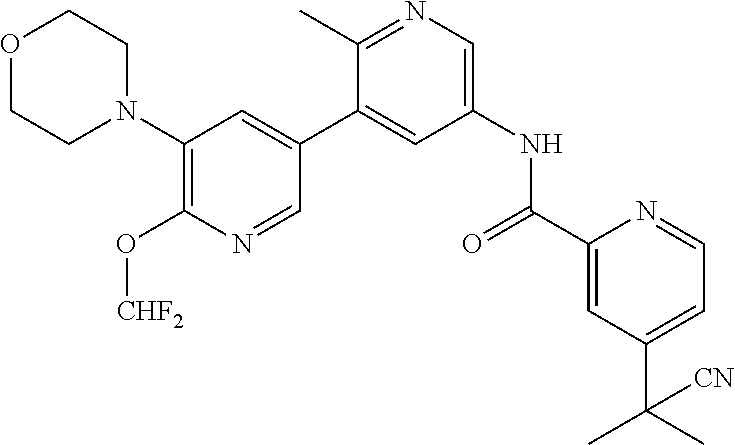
O1CCN(C2=C(O[CHF2])N=CC(C3=CC(NC(=O)C4=CC(C(C)(C)[CN])=CC=N4)=CN=C3C)=C2)CC1
